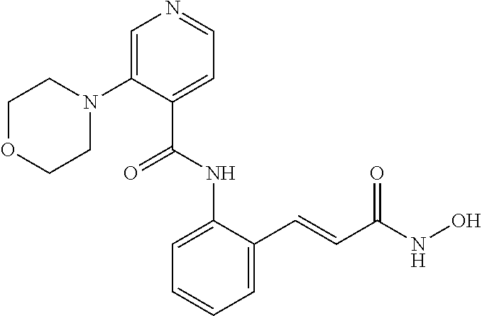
C1=C(NC(C2=CC=NC=C2N2CCOCC2)=O)C(C=CC(NO)=O)=CC=C1
